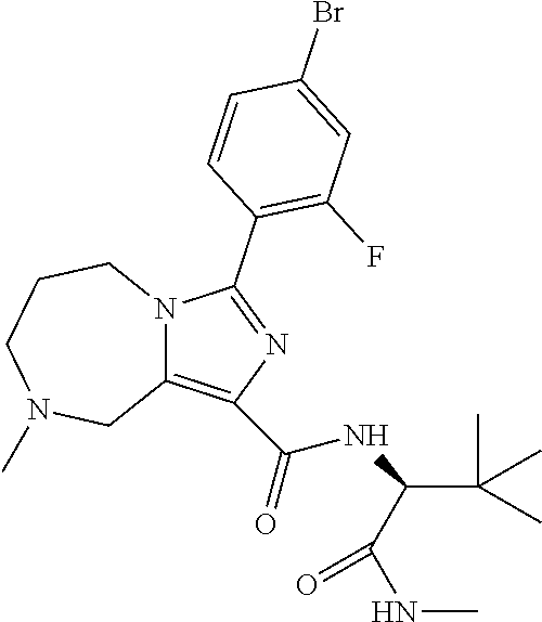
C12=C(C(=O)NC(C(=O)NC)C(C)(C)C)N=C(C3=C(F)C=C(Br)C=C3)N1CCCN(C)C2
